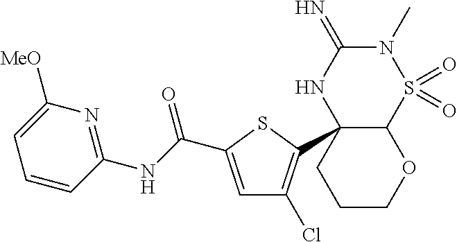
N1(C)C(=N)NC2(C3=C(Cl)C=C(C(=O)NC4=NC([MeO])=CC=C4)S3)C(S1(=O)=O)OCCC2
